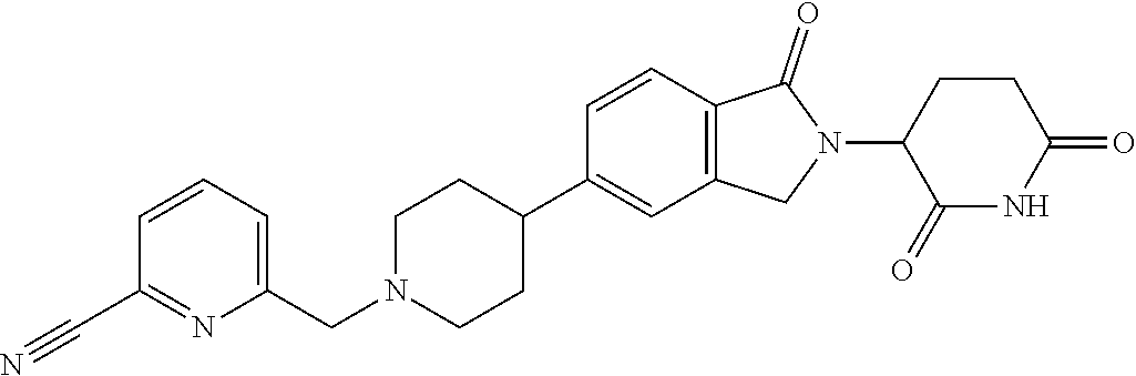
C1=CC2=C(C=C1C1CCN(CC3=CC=CC(C#N)=N3)CC1)CN(C1C(=O)NC(=O)CC1)C2=O
